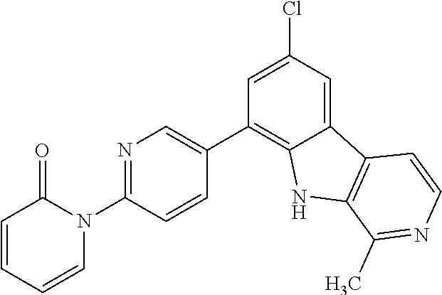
C1=C(Cl)C=C2C(=C1C1=CN=C(N3C(=O)C=CC=C3)C=C1)NC1=C2C=CN=C1C
